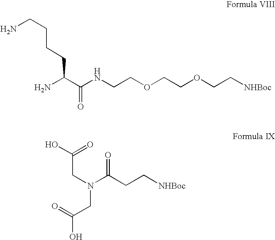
NC(C(NCCOCCOCC[NHBoc])=O)CCCCN.N(C(CC[NHBoc])=O)(CC(O)=O)CC(O)=O
